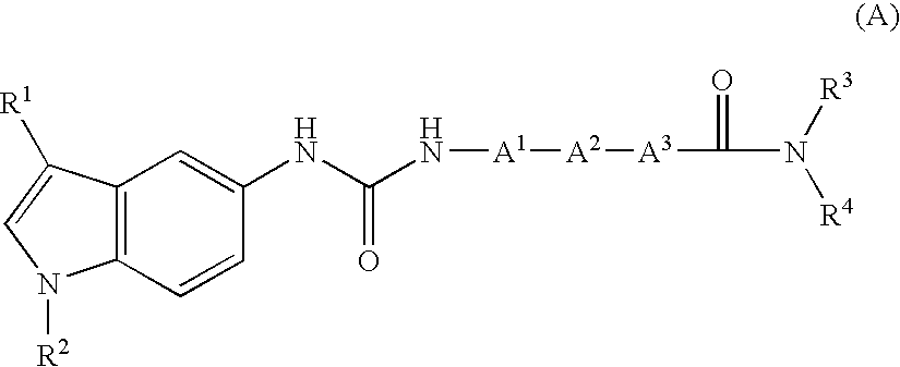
C12=C(C=CC(NC(N[A1][A2][A3]C(=O)N([R3])[R4])=O)=C1)N([R2])C=C2[R1]
